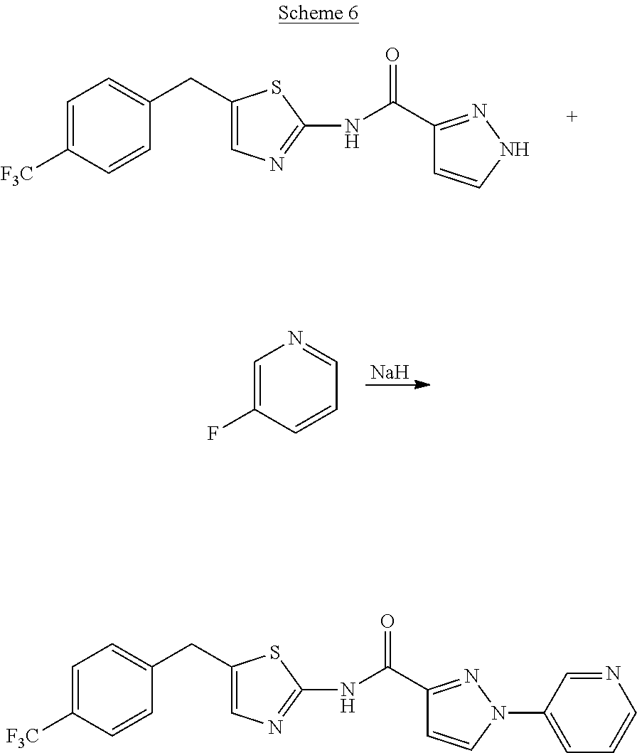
C1=C([F3C])C=CC(CC2=CN=C(NC(C3=NNC=C3)=O)S2)=C1.[Na].C1=C(F)C=CC=N1.C1=C([F3C])C=CC(CC2=CN=C(NC(C3=NN(C4=CC=CN=C4)C=C3)=O)S2)=C1
